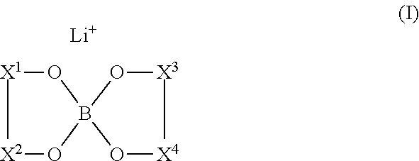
[X2]1OB2(O[X1]1)O[X4][X3]O2.[Li]
